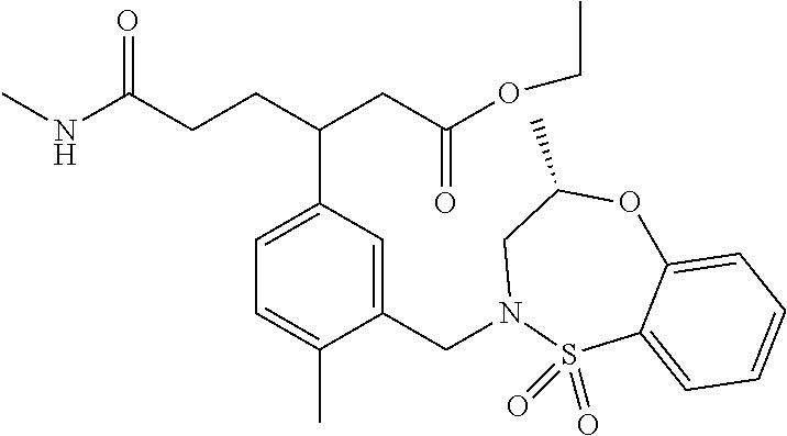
N(C(CCC(CC(=O)OCC)C1=CC=C(C)C(CN2S(=O)(=O)C3=CC=CC=C3OC(C)C2)=C1)=O)C
